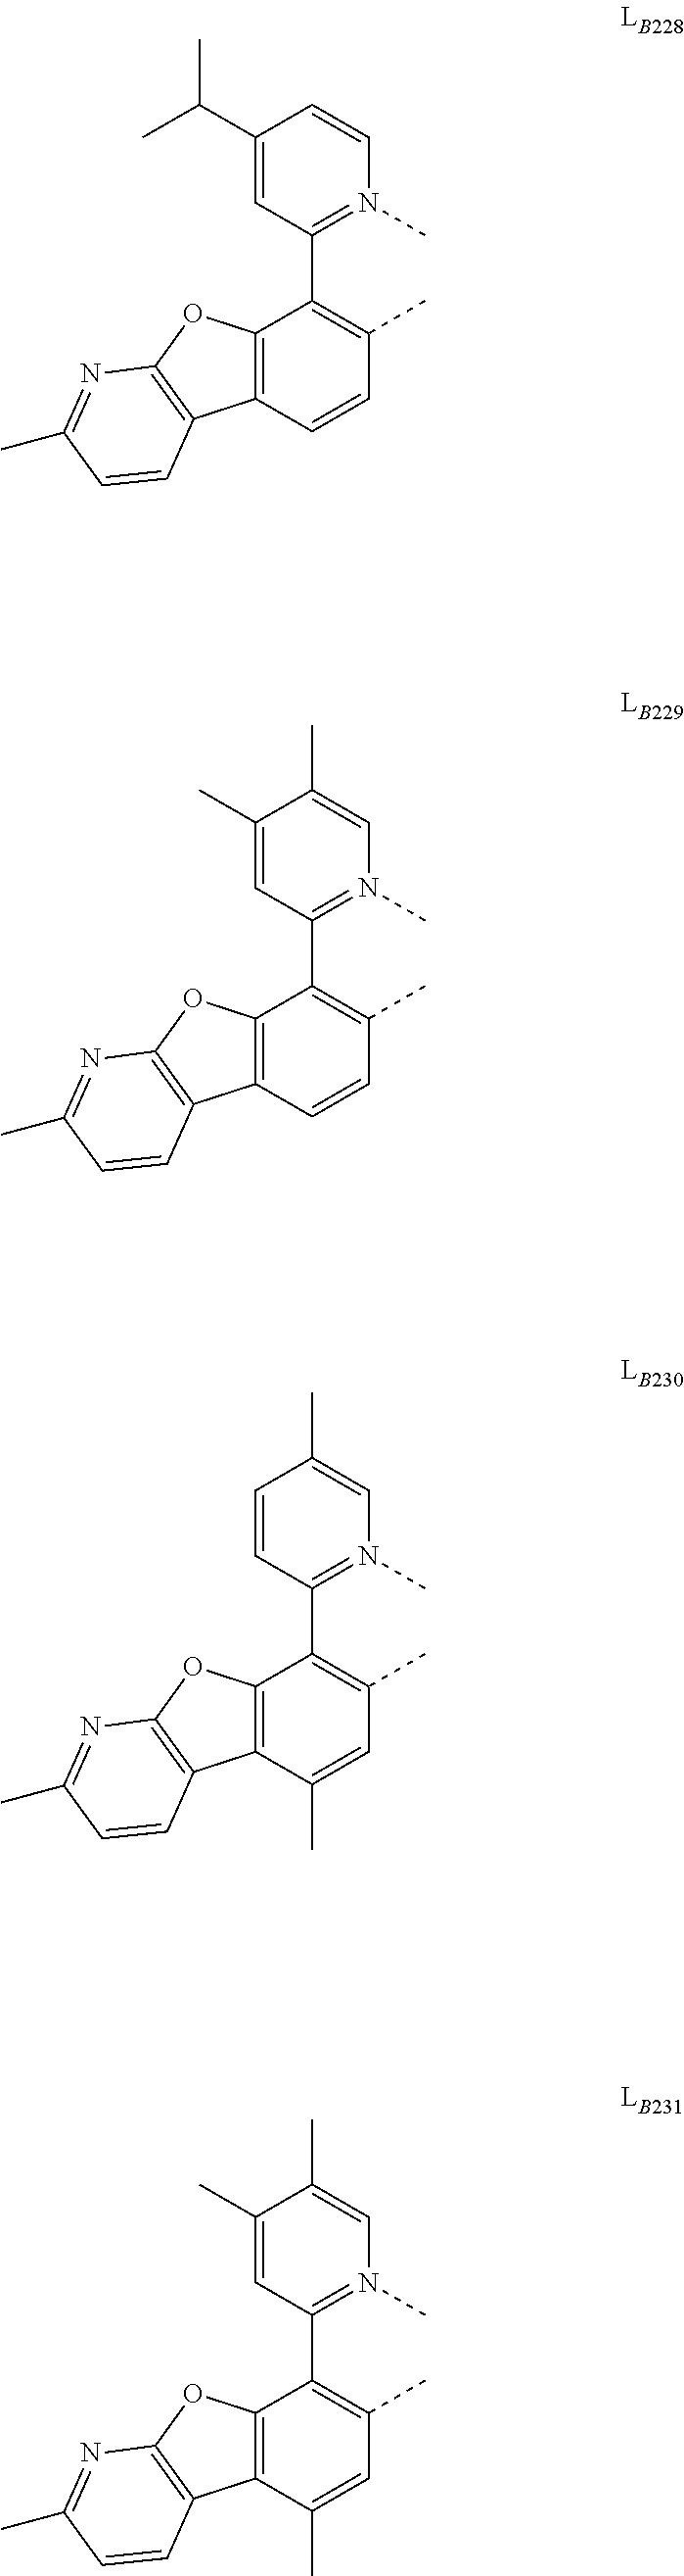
C1=CC(C2=C(C)C=C(C)C3=C2OC2=C3C=CC(C)=N2)=N(C)C=C1C.C1(C)=CC(C2=C(C)C=C(C)C3=C2OC2=C3C=CC(C)=N2)=N(C)C=C1C.C1(C(C)C)=CC(C2=C(C)C=CC3=C2OC2=C3C=CC(C)=N2)=N(C)C=C1.C1(C)=CC(C2=C(C)C=CC3=C2OC2=C3C=CC(C)=N2)=N(C)C=C1C
